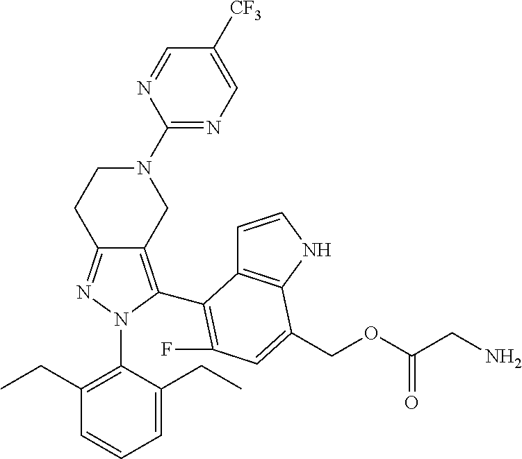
C12=NN(C3=C(CC)C=CC=C3CC)C(C3=C(F)C=C(COC(CN)=O)C4=C3C=CN4)=C1CN(C1=NC=C([CF3])C=N1)CC2
